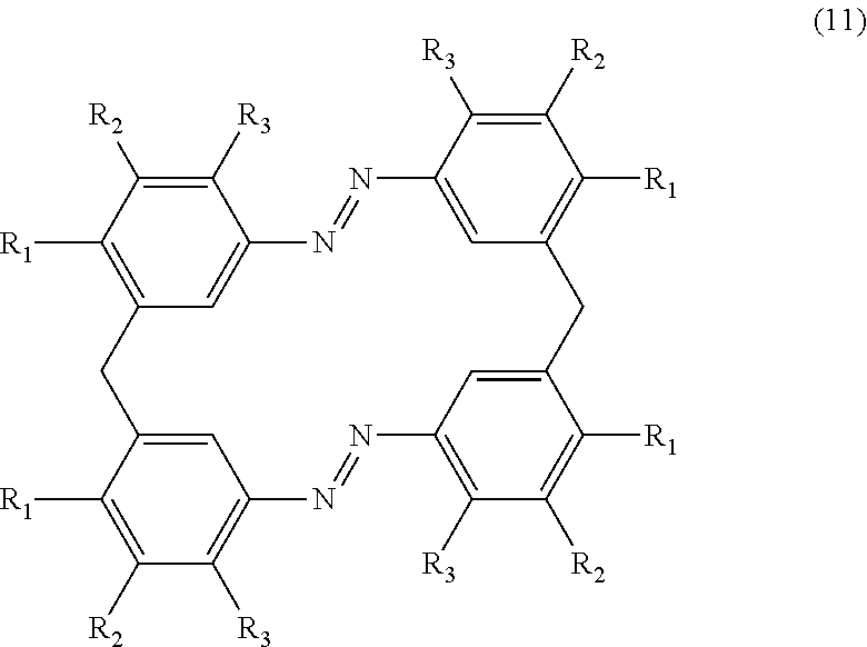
C12=C([R1])C([R2])=C([R3])C(=C1)N=NC1=CC(=C([R1])C([R2])=C1[R3])CC1=CC(=C([R3])C([R2])=C1[R1])N=NC1=C([R3])C([R2])=C([R1])C(=C1)C2
